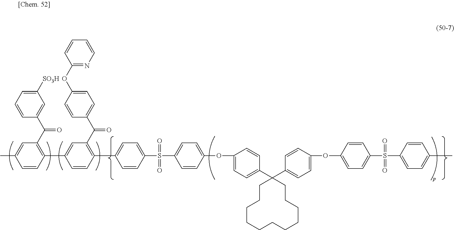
C1=CC(C2=CC(C(=O)C3=CC=C(OC4=NC=CC=C4)C=C3)=C(C3=CC=C(S(C4=CC=C(OC5=CC=C(C6(C7=CC=C(OC8=CC=C(S(=O)(=O)C9=CC=C(C)C=C9)C=C8)C=C7)CCCCCCCCCCC6)C=C5)C=C4)(=O)=O)C=C3)C=C2)=C(C(C2=CC([SO3H])=CC=C2)=O)C=C1C
